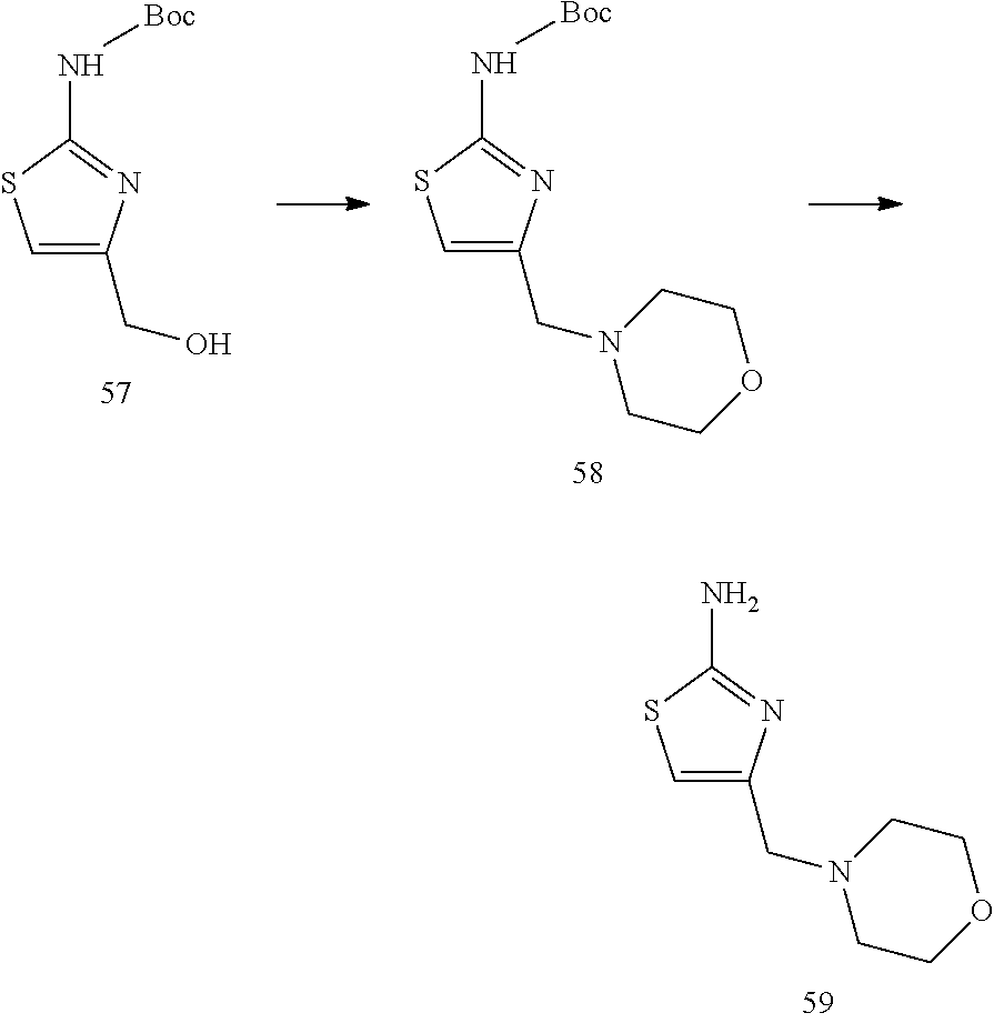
C1=C(CN2CCOCC2)N=C(N)S1.C1=C(CN2CCOCC2)N=C(N[Boc])S1.C1=C(CO)N=C(N[Boc])S1
